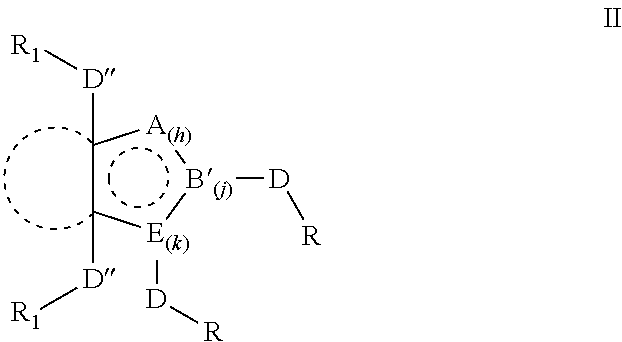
c1([D][R1])c([D][R1])[E(k)]([D][R]):[B(j)]([D][R]):[A(h)]1
